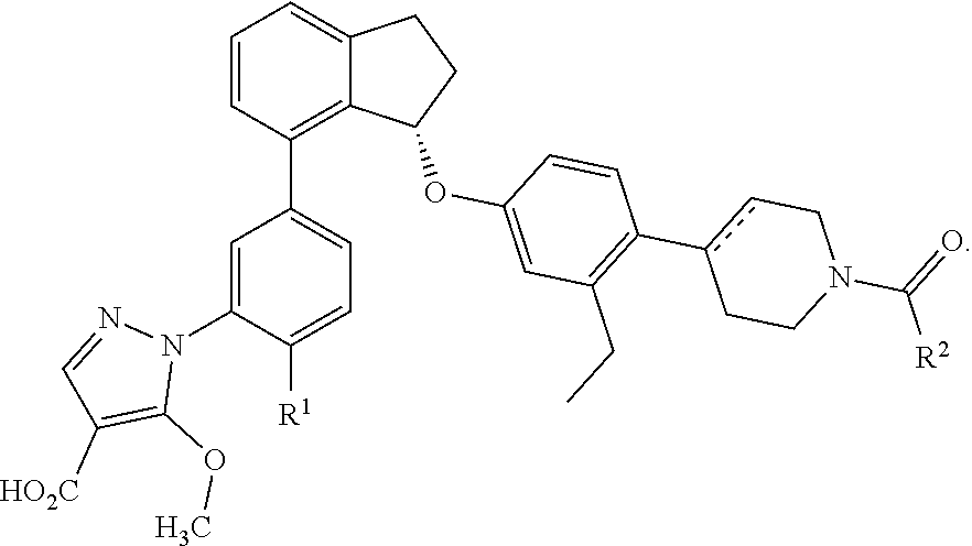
C1=C(N2N=CC([HO2C])=C2OC)C([R1])=CC=C1C1=C2C(=CC=C1)CCC2OC1=CC(CC)=C(c2cCN(C([R2])=O)CC2)C=C1
